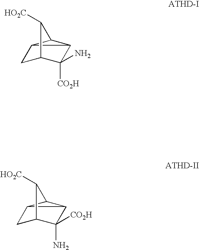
C1C2C3C([CO2H])(N)C1C([HO2C])C32.C1C2C3C(N)([CO2H])C1C([HO2C])C32
